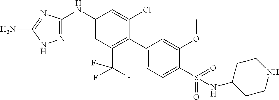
C1(NC2=CC(C(F)(F)F)=C(C3=CC=C(S(=O)(=O)NC4CCNCC4)C(OC)=C3)C(Cl)=C2)=NNC(N)=N1
